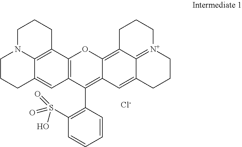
C1N2C3=C(CC1)C1=C(C=C3CCC2)C(C2=C(S(=O)(=O)O)C=CC=C2)=C2C(=C3C4=[N+](CCCC4=C2)CCC3)O1.[Cl-]
